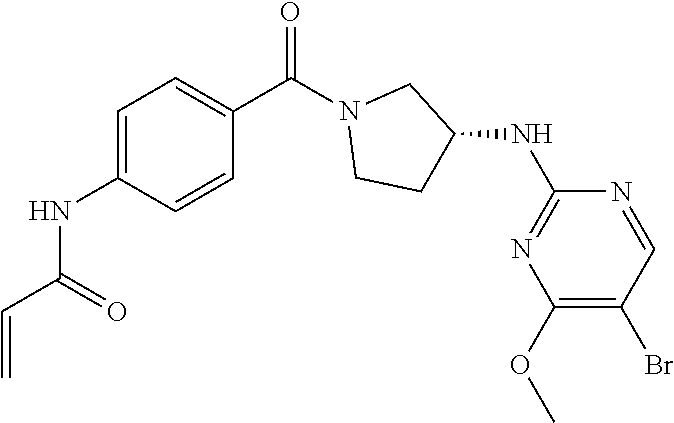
C1=C(NC(C=C)=O)C=CC(C(N2CCC(NC3=NC(OC)=C(Br)C=N3)C2)=O)=C1
